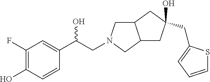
C(C(C1=CC(F)=C(O)C=C1)O)N1CC2C(C1)CC(CC1=CC=CS1)(O)C2
